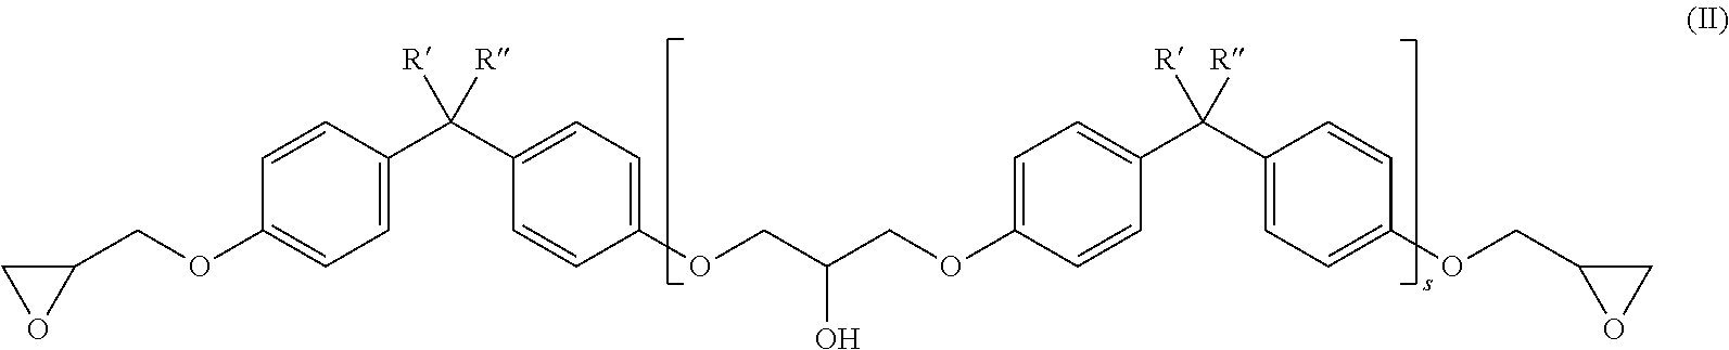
O(C1=CC=C(C(C2=CC=C(OCC3OC3)C=C2)([R])[R])C=C1)CC(COC1=CC=C(C(C2=CC=C(OCC3CO3)C=C2)([R])[R])C=C1)O
